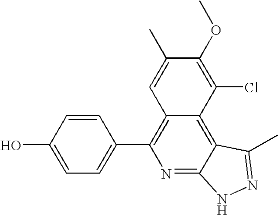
C1=C(O)C=CC(C2=C3C(=C4C(=N2)NN=C4C)C(Cl)=C(OC)C(C)=C3)=C1
